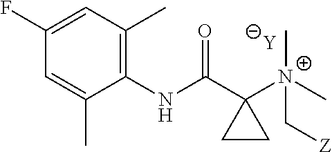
[Y].C1=C(C)C(NC(C2([N+](C[Z])(C)C)CC2)=O)=C(C)C=C1F
